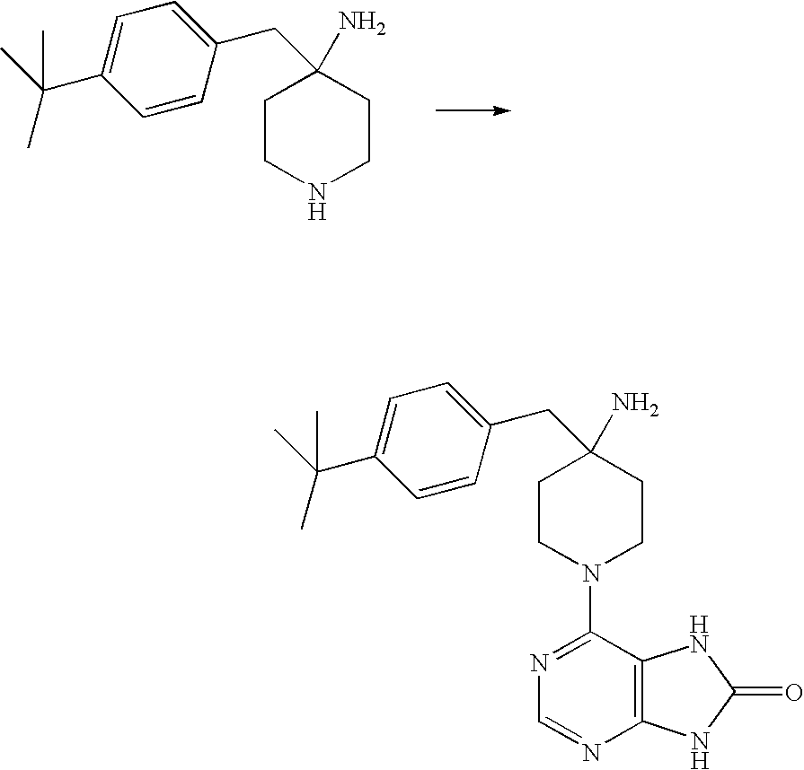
C1CNCCC1(N)CC1=CC=C(C(C)(C)C)C=C1.C1CN(C2=NC=NC3=C2NC(=O)N3)CCC1(N)CC1=CC=C(C(C)(C)C)C=C1
